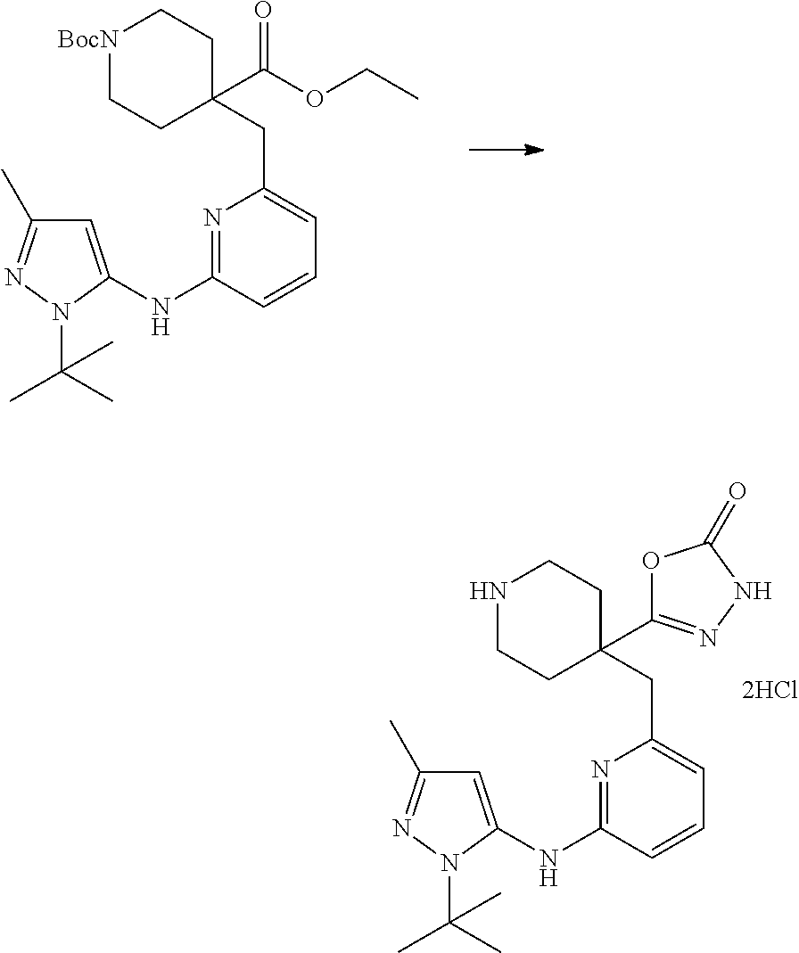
[BocN]1CCC(CC2=CC=CC(NC3=CC(C)=NN3C(C)(C)C)=N2)(C(OCC)=O)CC1.N1CCC(CC2=CC=CC(NC3=CC(C)=NN3C(C)(C)C)=N2)(C2=NNC(=O)O2)CC1
